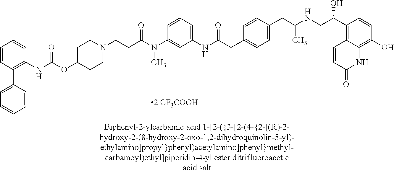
N(C)(C1=CC(NC(CC2=CC=C(CC(NCC(C3=C4C=CC(=O)NC4=C(O)C=C3)O)C)C=C2)=O)=CC=C1)C(CCN1CCC(OC(=O)NC2=C(C3=CC=CC=C3)C=CC=C2)CC1)=O
